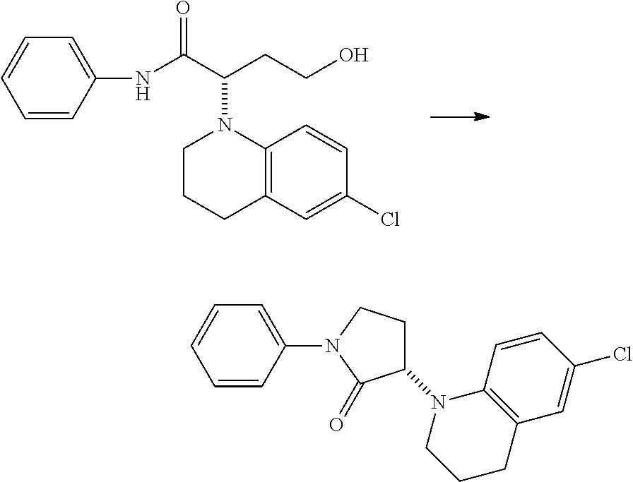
C1=CC=CC(NC(C(CCO)N2CCCC3=C2C=CC(Cl)=C3)=O)=C1.C1=CC=CC(N2C(=O)C(N3CCCC4=C3C=CC(Cl)=C4)CC2)=C1
